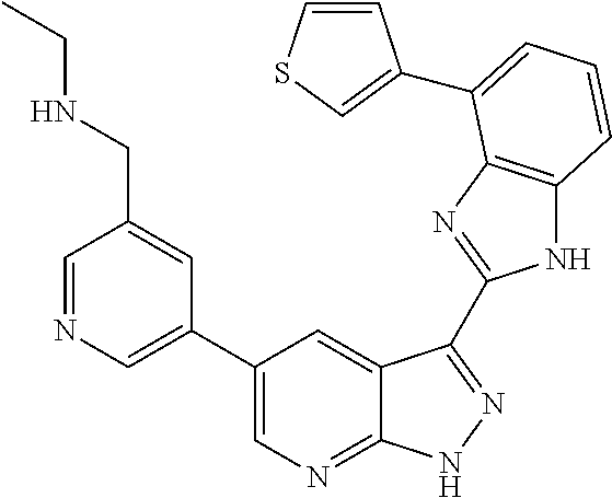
N1C2=C(N=C1C1=NNC3=NC=C(C4=CN=CC(CNCC)=C4)C=C31)C(C1=CSC=C1)=CC=C2
